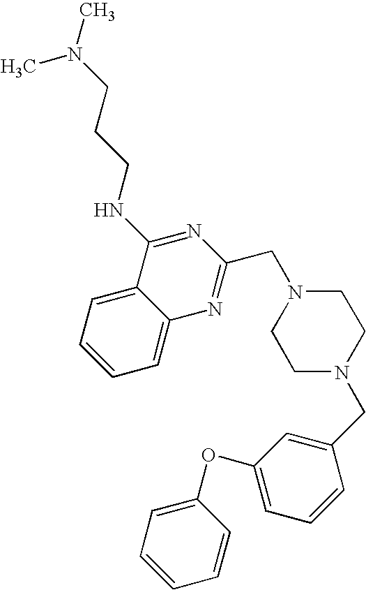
C1=C2C(=CC=C1)C(NCCCN(C)C)=NC(CN1CCN(CC3=CC(OC4=CC=CC=C4)=CC=C3)CC1)=N2
